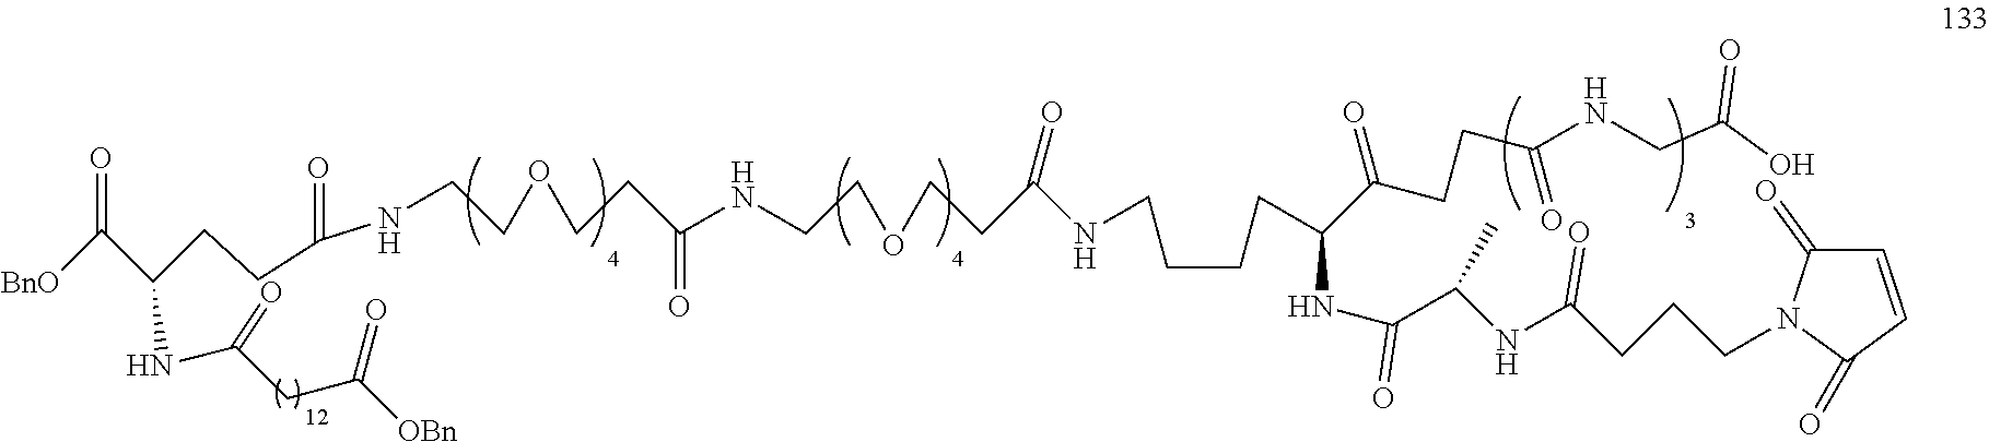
[BnO]C(C(CCC(NCCOCCC(=O)NCCOCCC(NCCCCC(NC(C(C)NC(CCCN1C(=O)C=CC1=O)=O)=O)C(CCC(NCC(O)=O)=O)=O)=O)=O)NC(CC(=O)[OBn])=O)=O
